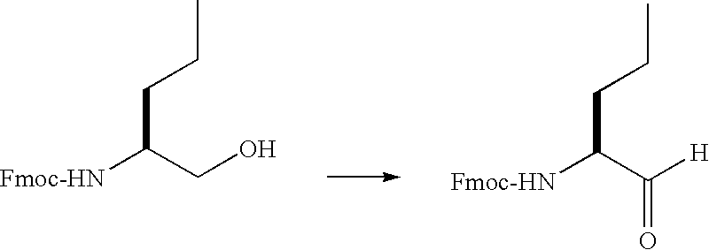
C(C([Fmoc-HN])CO)CC.C(C([Fmoc-HN])C([H])=O)CC
